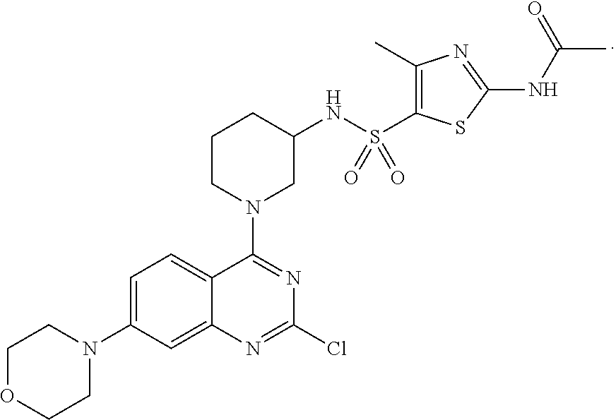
C1=C(N2CCOCC2)C=C2C(=C1)C(N1CC(NS(=O)(=O)C3=C(C)N=C(NC(C)=O)S3)CCC1)=NC(Cl)=N2
